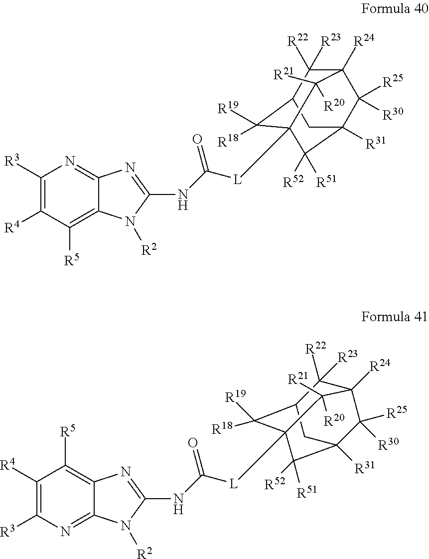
N(C([L]C12C([R19])([R18])C3C([R23])([R22])C([R24])(C([R25])([R30])C([R31])(C1([R51])[R52])C3)C2([R21])[R20])=O)C1=NC2=NC([R3])=C([R4])C([R5])=C2N1[R2].N(C(=O)[L]C12C([R19])([R18])C3C([R23])([R22])C([R24])(C([R25])([R30])C([R31])(C1([R51])[R52])C3)C2([R21])[R20])C1=NC2=C([R5])C([R4])=C([R3])N=C2N1[R2]
